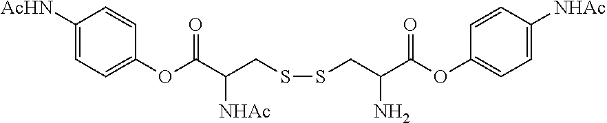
C(SSCC(C(OC1=CC=C([NHAc])C=C1)=O)N)C(C(OC1=CC=C([AcHN])C=C1)=O)[NHAc]
